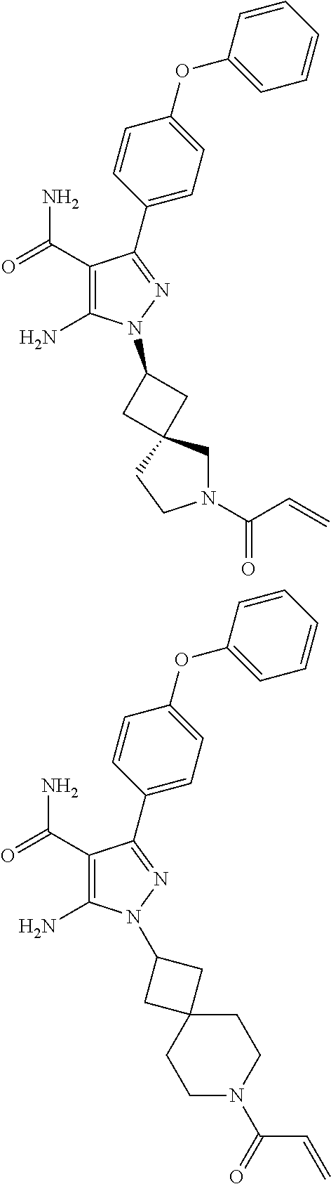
C1(C(=O)N)=C(N)N(C2CC3(C2)CN(C(C=C)=O)CC3)N=C1C1=CC=C(OC2=CC=CC=C2)C=C1.C1(C(=O)N)=C(N)N(C2CC3(C2)CCN(C(=O)C=C)CC3)N=C1C1=CC=C(OC2=CC=CC=C2)C=C1
